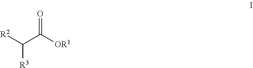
C(C([OR1])=O)([R2])[R3]
